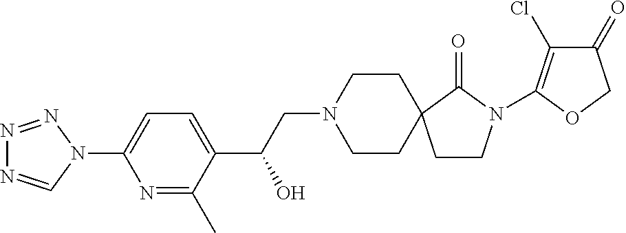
N1=NN(C2=CC=C(C(CN3CCC4(CC3)CCN(C3=C(Cl)C(=O)CO3)C4=O)O)C(C)=N2)C=N1
